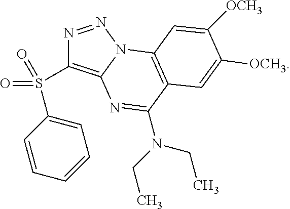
N1=NN2C(=C1S(=O)(=O)C1=CC=CC=C1)N=C(N(CC)CC)C1=C2C=C([OCH3])C([OCH3])=C1
